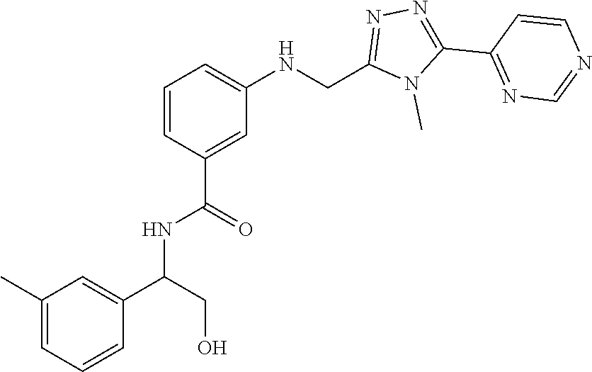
N1=C(C2=NN=C(CNC3=CC=CC(C(NC(C4=CC(C)=CC=C4)CO)=O)=C3)N2C)C=CN=C1
